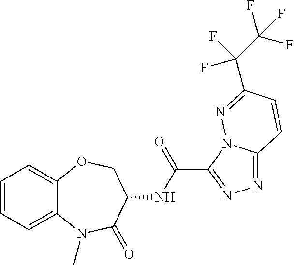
C1=CC=C2C(=C1)OCC(NC(=O)C1=NN=C3N1N=C(C(C(F)(F)F)(F)F)C=C3)C(=O)N2C
